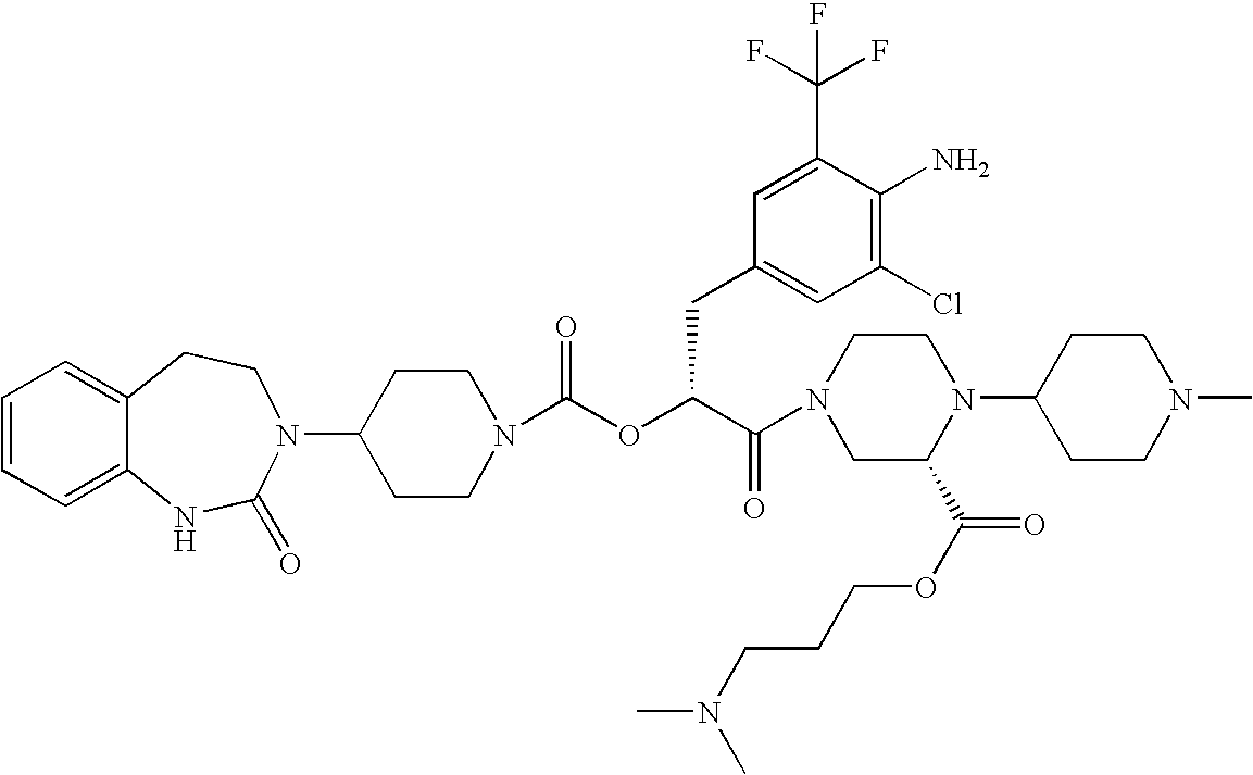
C12=CC=CC=C1NC(=O)N(C1CCN(C(OC(C(=O)N3CC(C(OCCCN(C)C)=O)N(C4CCN(C)CC4)CC3)CC3=CC(Cl)=C(N)C(C(F)(F)F)=C3)=O)CC1)CC2
